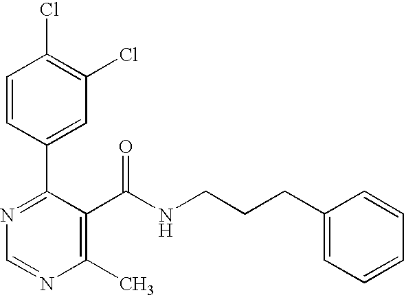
C1=CC(C2=NC=NC(C)=C2C(NCCCC2=CC=CC=C2)=O)=CC(Cl)=C1Cl
